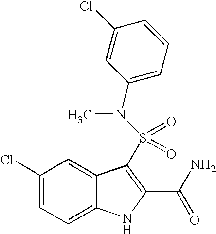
C1(Cl)=CC=C2C(=C1)C(S(=O)(=O)N(C1=CC=CC(Cl)=C1)C)=C(C(N)=O)N2
